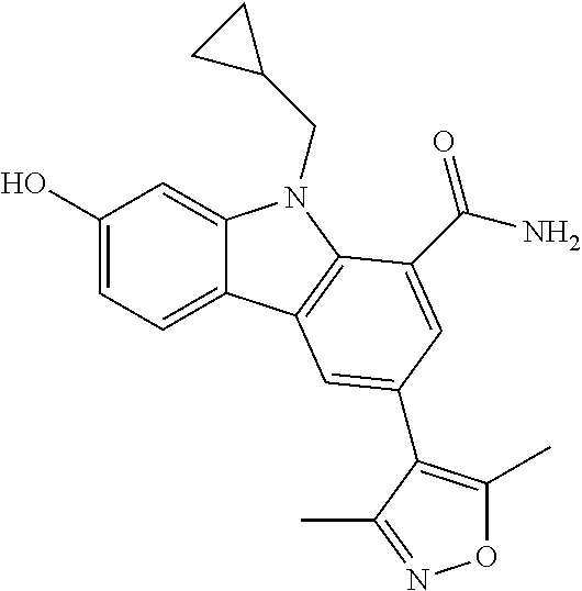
C1(O)=CC=C2C(=C1)N(CC1CC1)C1=C2C=C(C2=C(C)ON=C2C)C=C1C(N)=O
